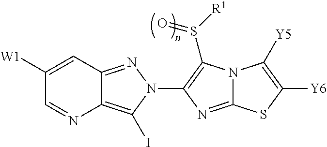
C1([W1])=CC2=NN(C3=C(S([R1])=O)N4C(=N3)SC([Y6])=C4[Y5])C(I)=C2N=C1
